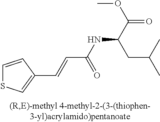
C1=CC(C=CC(NC(C(=O)OC)CC(C)C)=O)=CS1
